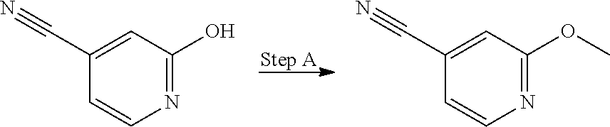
N1=C(O)C=C(C#N)C=C1.N1=C(OC)C=C(C#N)C=C1
